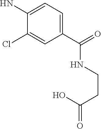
C1(C(=O)NCCC(=O)O)=CC=C(N)C(Cl)=C1
